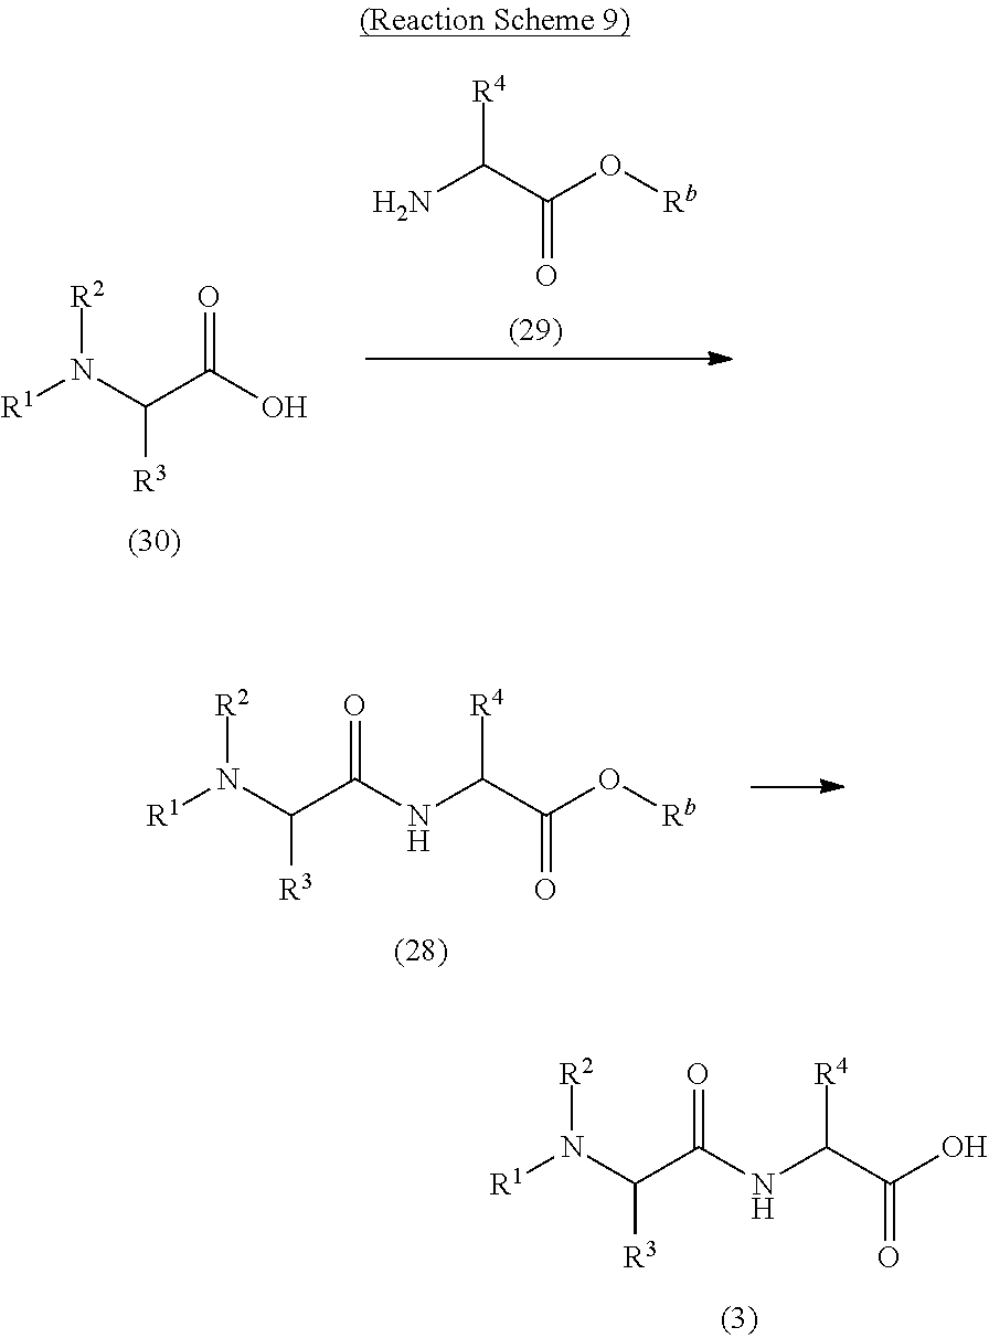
[R1]N(C(C(O)=O)[R3])[R2].NC(C(O[Rb])=O)[R4].[R1]N(C(C(NC(C(O[Rb])=O)[R4])=O)[R3])[R2].[R1]N(C(C(NC(C(O)=O)[R4])=O)[R3])[R2]
